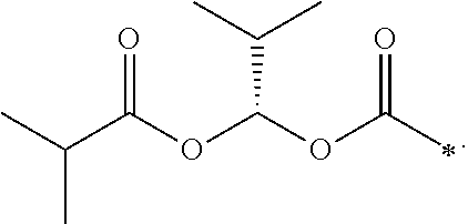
CC(C(OC(OC(=O)C)C(C)C)=O)C
